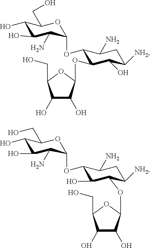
C1(O)C(O)C(N)C(OC2C(OC3C(O)C(O)C(CO)O3)C(O)C([NH2])CC2N)OC1CO.C1(O)C(O)C(N)C(OC2C(O)C(OC3C(O)C(O)C(CO)O3)C([NH2])CC2N)OC1CO
